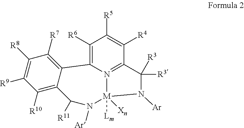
C1([R10])=C2C(=C([R7])C([R8])=C1[R9])C1=C([R6])C([R5])=C([R4])C3=N1[M]([Xn])([Lm])(N([Ar])C3([R3])[R3])N([Ar])C2[R11]
